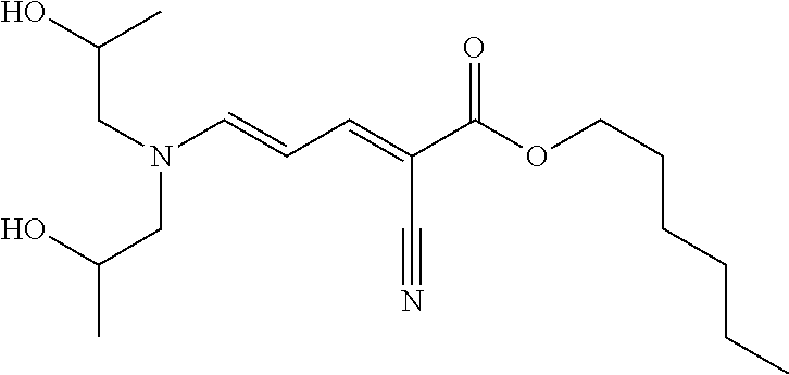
N(CC(C)O)(C=CC=C(C(OCCCCCC)=O)C#N)CC(O)C
